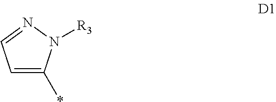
C1=C(*)N([R3])N=C1
